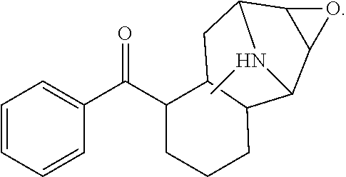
C1=CC=CC(C(C2CCCC3C2CC2C4OC4C3N2C)=O)=C1
